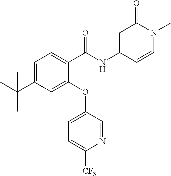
C1(NC(C2=CC=C(C(C)(C)C)C=C2OC2=CC=C([CF3])N=C2)=O)=CC(=O)N(C)C=C1
